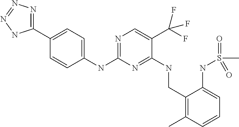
C1(C2=NN=NN2)=CC=C(NC2=NC=C(C(F)(F)F)C(NCC3=C(C)C=CC=C3NS(=O)(C)=O)=N2)C=C1
